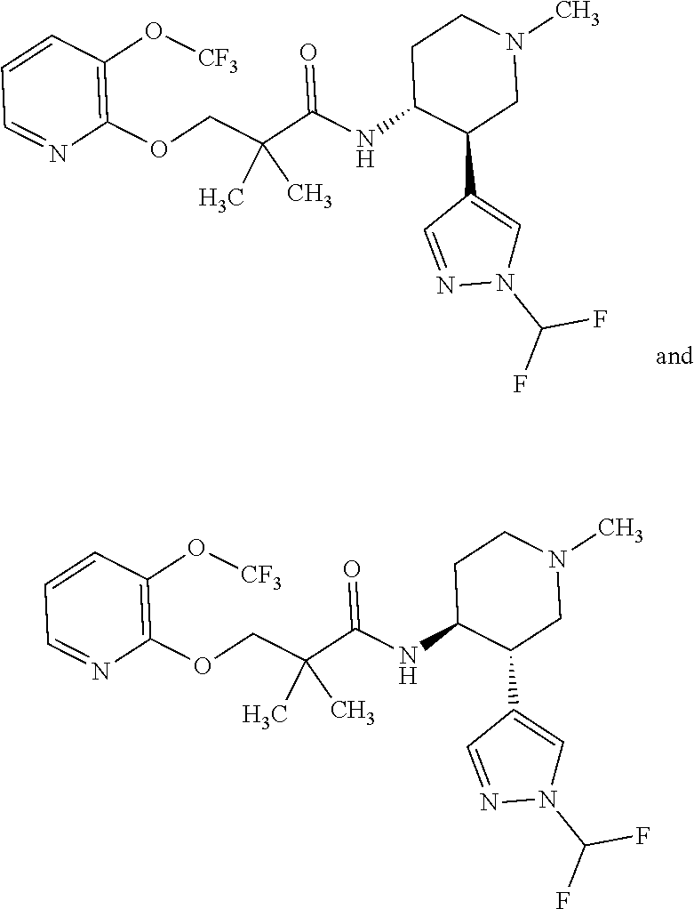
C1=CC(O[CF3])=C(OCC(C(NC2C(C3=CN(C(F)F)N=C3)CN(C)CC2)=O)(C)C)N=C1.C1=CC(O[CF3])=C(OCC(C(NC2C(C3=CN(C(F)F)N=C3)CN(C)CC2)=O)(C)C)N=C1
